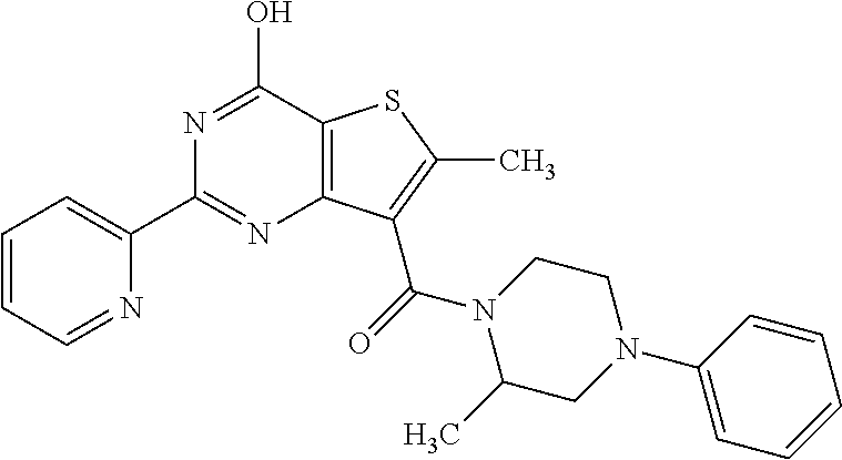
N1=C(C2=CC=CC=N2)N=C(O)C2=C1C(C(=O)N1C(C)CN(C3=CC=CC=C3)CC1)=C(C)S2
